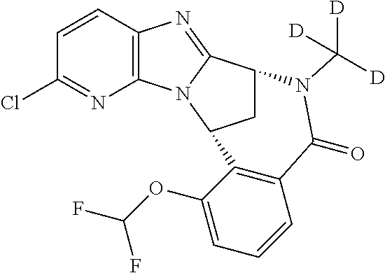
C1=CC2=C(N=C1Cl)N1C(=N2)C2CC1C1=C(C(=O)N2C([D])([D])[D])C=CC=C1OC(F)F
